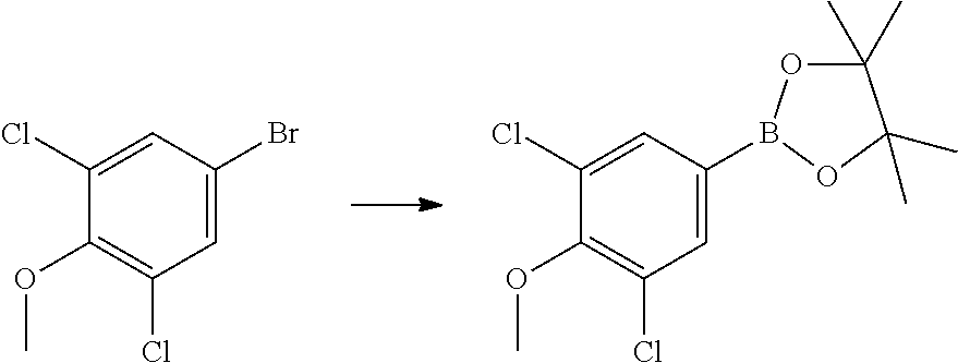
C1=C(Br)C=C(Cl)C(OC)=C1Cl.C1=C(B2OC(C)(C)C(C)(C)O2)C=C(Cl)C(OC)=C1Cl
